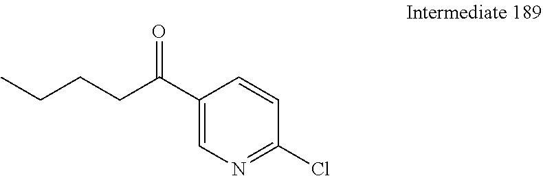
C1=CC(Cl)=NC=C1C(CCCC)=O
